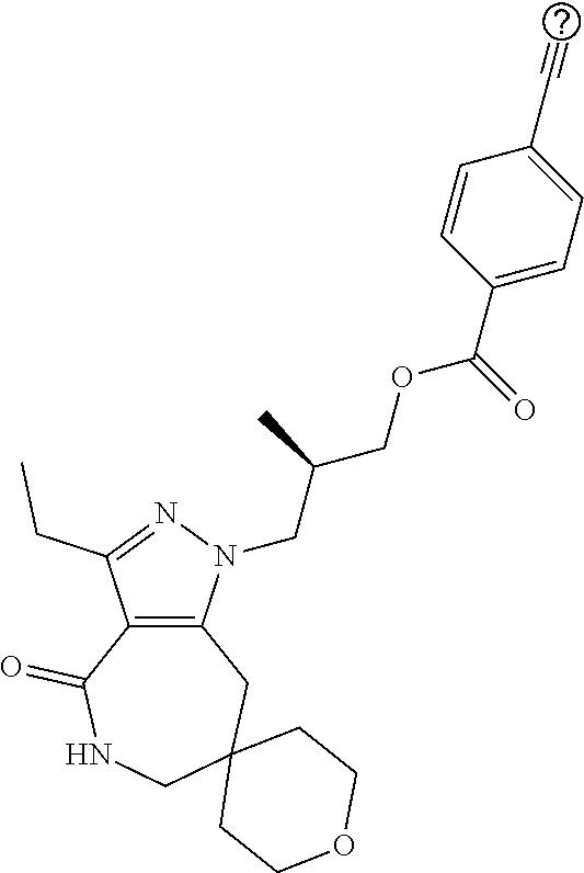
C12=C(N(CC(COC(C3=CC=C(C#C)C=C3)=O)C)N=C1CC)CC1(CNC2=O)CCOCC1
